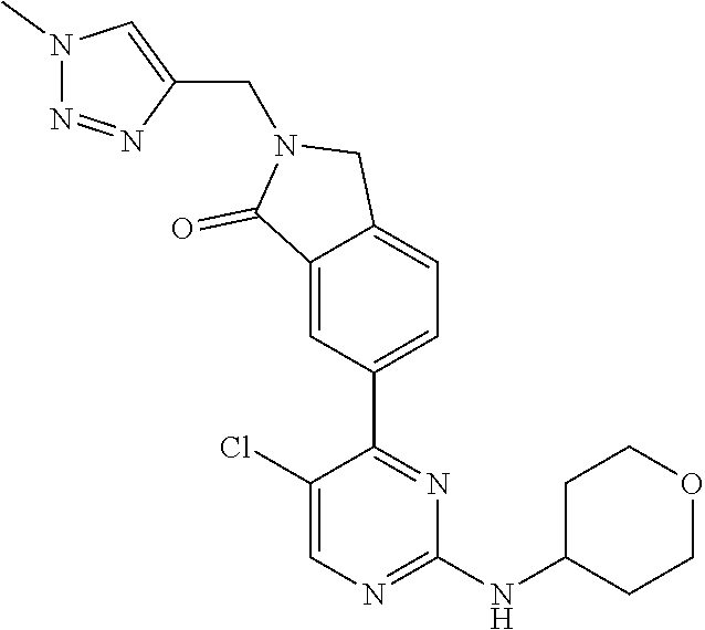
C1(Cl)=CN=C(NC2CCOCC2)N=C1C1=CC=C2C(=C1)C(=O)N(CC1=CN(C)N=N1)C2
